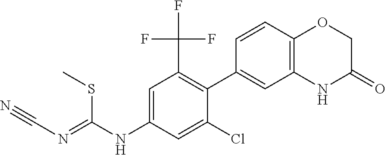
C1=C(NC(=NC#N)SC)C=C(Cl)C(C2=CC3=C(C=C2)OCC(=O)N3)=C1C(F)(F)F
